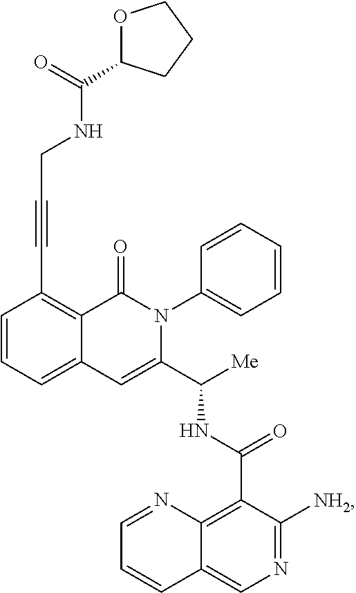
C1=CC=C2C(=C1C#CCNC(=O)C1OCCC1)C(=O)N(C1=CC=CC=C1)C(C([Me])NC(C1=C3C(=CN=C1[NH2])C=CC=N3)=O)=C2
